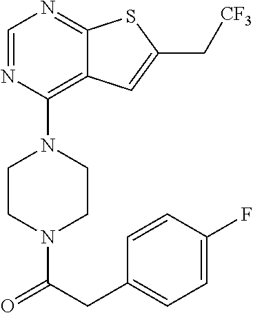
C1CN(C(CC2=CC=C(F)C=C2)=O)CCN1C1=C2C(=NC=N1)SC(C[CF3])=C2
